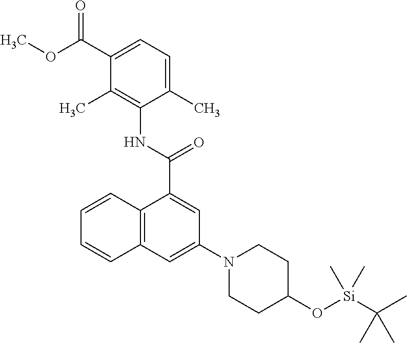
C1(C(=O)OC)=CC=C(C)C(NC(C2=CC(N3CCC(O[Si](C(C)(C)C)(C)C)CC3)=CC3=C2C=CC=C3)=O)=C1C
